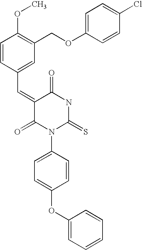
C1=CC(C=C2C(=O)N(C3=CC=C(OC4=CC=CC=C4)C=C3)C(=S)NC2=O)=CC(COC2=CC=C(Cl)C=C2)=C1OC
